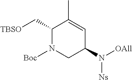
C1(C[TBSO])N([Boc])CC(N([OAll])[Ns])C=C1C
